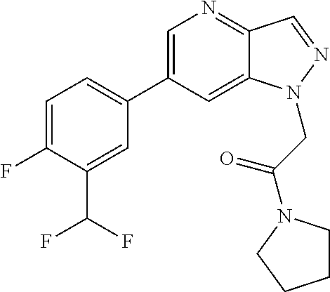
C1=C(C2=CC=C(F)C(C(F)F)=C2)C=C2C(=N1)C=NN2CC(=O)N1CCCC1
